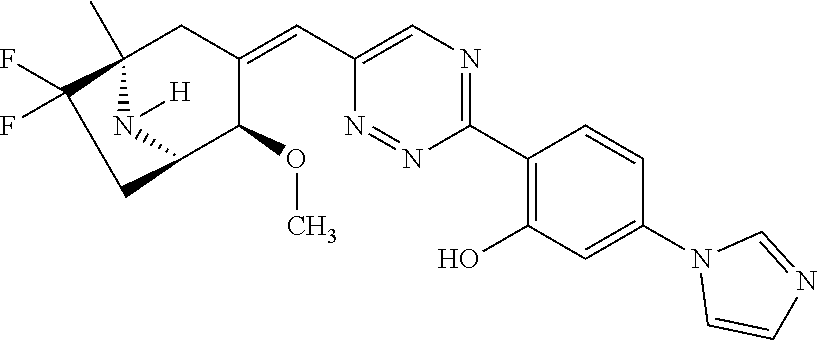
C1(C2=C(O)C=C(N3C=CN=C3)C=C2)=NC=C(C=C2CC3(C)N([H])C(C2OC)CC3(F)F)N=N1
